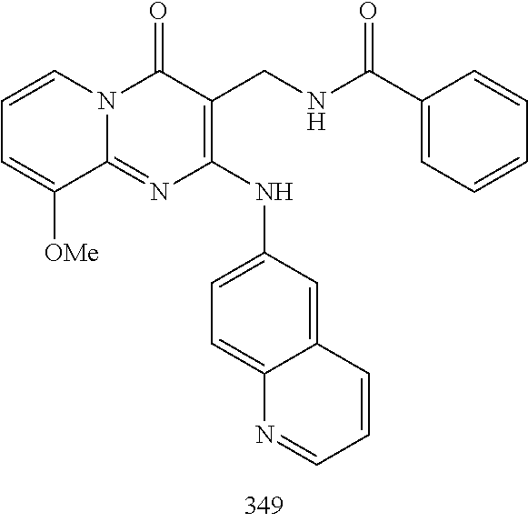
C1=CC=C([OMe])C2=NC(NC3=CC=C4C(=C3)C=CC=N4)=C(CNC(C3=CC=CC=C3)=O)C(=O)N12
